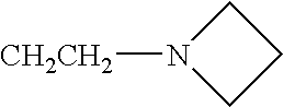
N1([CH2CH2])CCC1
